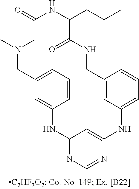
C12=NC=NC(=C1)NC1=CC=CC(=C1)CNC(=O)C(CC(C)C)NC(=O)CN(C)CC1=CC=CC(=C1)N2
